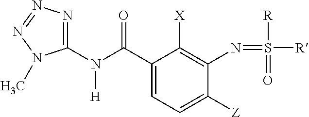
C1(N(C(C2=CC=C([Z])C(N=S([R])([R])=O)=C2[X])=O)[H])=NN=NN1C
